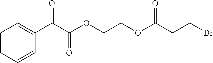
C1=CC=CC(C(C(OCCOC(CCBr)=O)=O)=O)=C1
